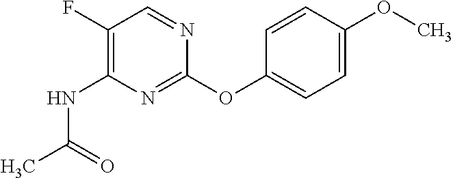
C1(OC2=NC(NC(C)=O)=C(F)C=N2)=CC=C(OC)C=C1
